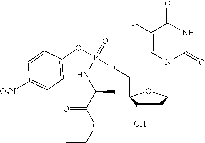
C1(F)=CN(C2CC(O)C(COP(OC3=CC=C([O2N])C=C3)(NC(C)C(=O)OCC)=O)O2)C(=O)NC1=O
